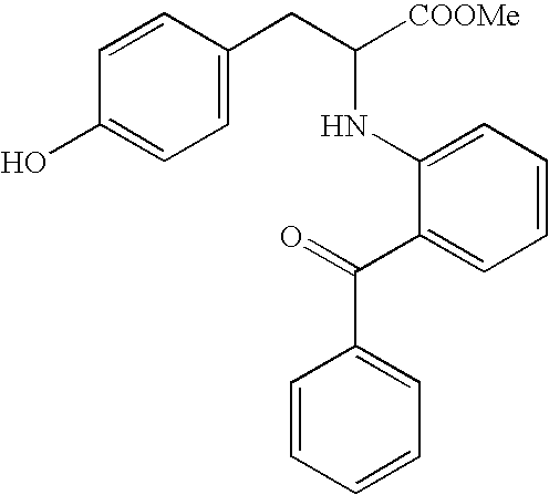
C1=CC(O)=CC=C1CC([COOMe])NC1=CC=CC=C1C(=O)C1=CC=CC=C1
